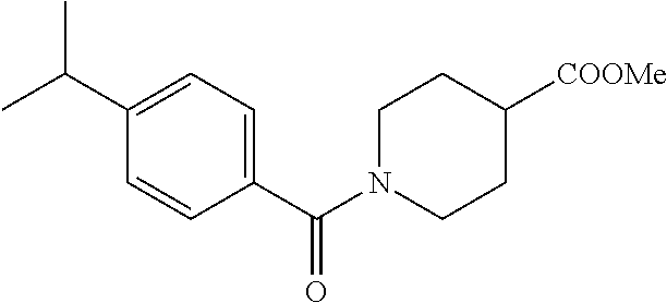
C1(C(=O)N2CCC([COOMe])CC2)=CC=C(C(C)C)C=C1
